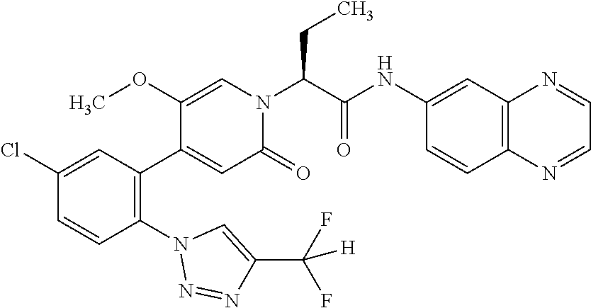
C1(Cl)=CC(C2=CC(=O)N(C(C(NC3=CC4=C(C=C3)N=CC=N4)=O)CC)C=C2OC)=C(N2N=NC(C([H])(F)F)=C2)C=C1
